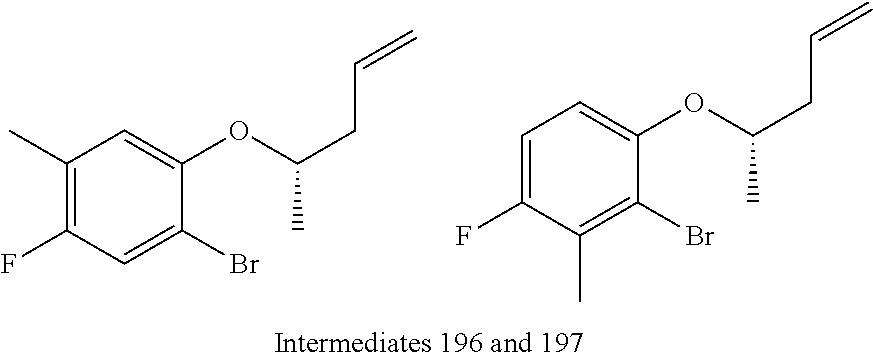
C1(C)=C(F)C=C(Br)C(OC(CC=C)C)=C1.C1=C(F)C(C)=C(Br)C(OC(CC=C)C)=C1
